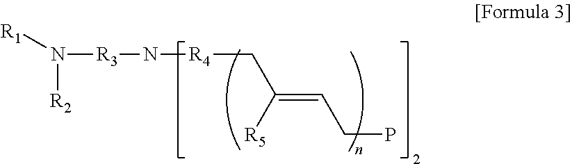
[R1]N([R2])[R3]N[R4]CC([R5])=CCP
